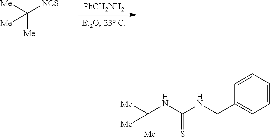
[Me]C([NCS])([Me])[Me].[PhCH2NH2].[Me]C(NC(NCC1=CC=CC=C1)=S)([Me])[Me]
